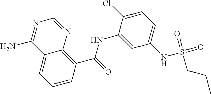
C1=CC=C2C(=C1C(NC1=CC(NS(CCC)(=O)=O)=CC=C1Cl)=O)N=CN=C2N
